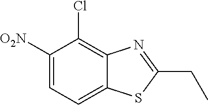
C1([O2N])=CC=C2C(=C1Cl)N=C(CC)S2
